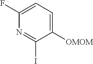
C1(F)=CC=C([OMOM])C(I)=N1
